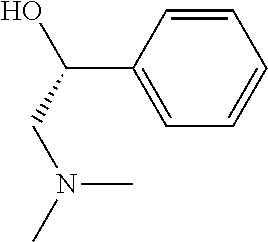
OC(CN(C)C)C1=CC=CC=C1
